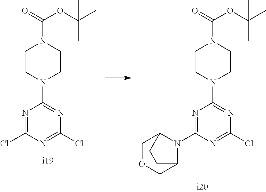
N1=C(Cl)N=C(Cl)N=C1N1CCN(C(=O)OC(C)(C)C)CC1.N1=C(N2C3COCC2CC3)N=C(Cl)N=C1N1CCN(C(=O)OC(C)(C)C)CC1
